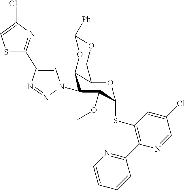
N1=CC(Cl)=CC(SC2OC3C(C(N4C=C(C5=NC(Cl)=CS5)N=N4)C2OC)OC([Ph])OC3)=C1C1=NC=CC=C1
